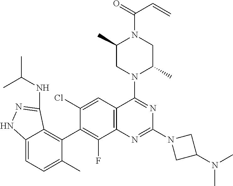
C12=CC=C(C)C(C3=C(F)C4=C(C=C3Cl)C(N3C(C)CN(C(=O)C=C)C(C)C3)=NC(N3CC(N(C)C)C3)=N4)=C1C(NC(C)C)=NN2
